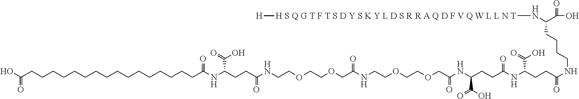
OC(CCCCCCCCCCCCCCCCC(NC(CCC(NCCOCCOCC(=O)NCCOCCOCC(=O)NC(CCC(NC(C(O)=O)CCC(NCCCCC(N[H S Q G T F T S D Y S K Y L D S R R A Q D F V Q W L L N T][H])C(=O)O)=O)=O)C(O)=O)=O)C(O)=O)=O)=O
